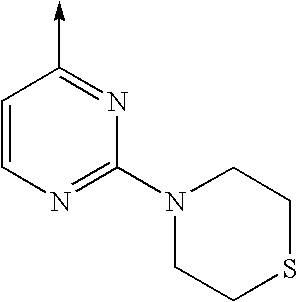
C1=CN=C(N2CCSCC2)N=C1->C
